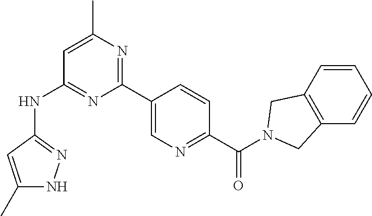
C1(C2=CN=C(C(=O)N3CC4=C(C=CC=C4)C3)C=C2)=NC(C)=CC(NC2=NNC(C)=C2)=N1
